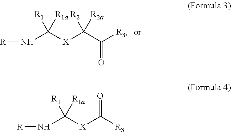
N(C([X]C(C([R3])=O)([R2a])[R2])([R1])[R1a])[R].N(C([X]C([R3])=O)([R1])[R1a])[R]
